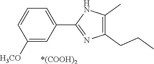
C1(C)=C(CCC)N=C(C2=CC=CC([OCH3])=C2)N1.[*(COOH)2]
